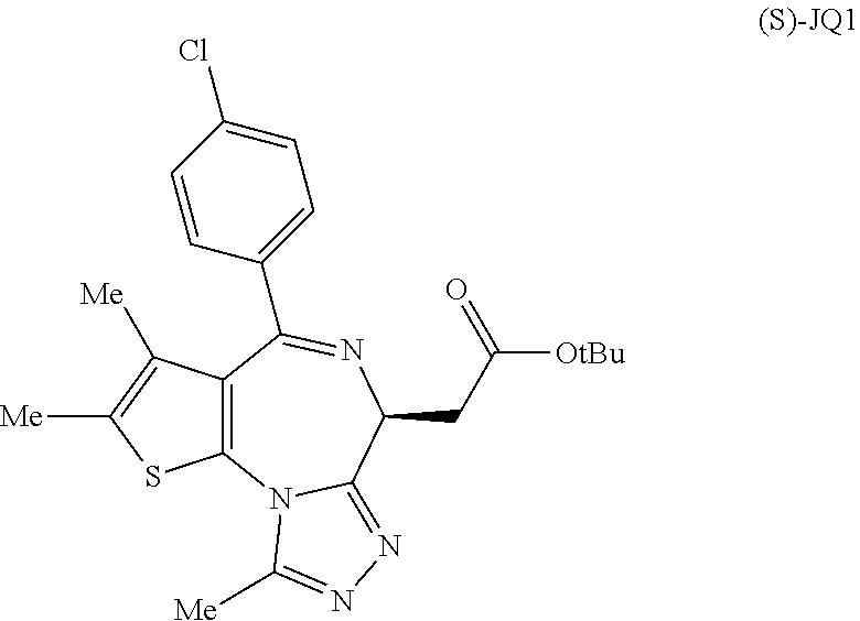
C12=C(N3C(=NN=C3[Me])C(CC(=O)[OtBu])N=C1C1=CC=C(Cl)C=C1)SC([Me])=C2[Me]
